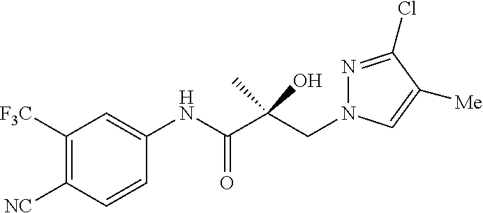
C1([F3C])=C([NC])C=CC(NC(C(CN2N=C(Cl)C([Me])=C2)(C)O)=O)=C1
